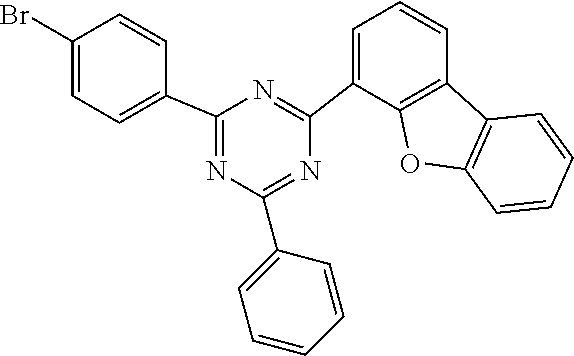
C12=C(C=CC=C1C1=NC(C3=CC=C(Br)C=C3)=NC(C3=CC=CC=C3)=N1)C1=C(O2)C=CC=C1
